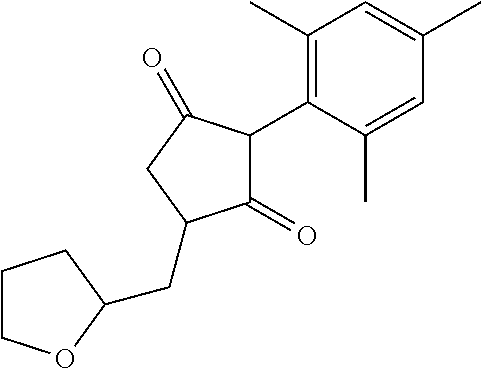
C1(=O)C(C2=C(C)C=C(C)C=C2C)C(=O)CC1CC1OCCC1
